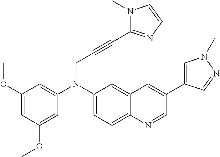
C1(N(C2=CC(OC)=CC(OC)=C2)CC#CC2=NC=CN2C)=CC=C2C(=C1)C=C(C1=CN(C)N=C1)C=N2
